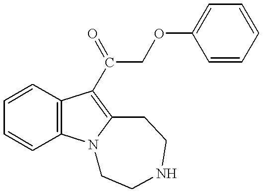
C1=CC2=C(C=C1)N1C(=C2C(=O)COC2=CC=CC=C2)CCNCC1
